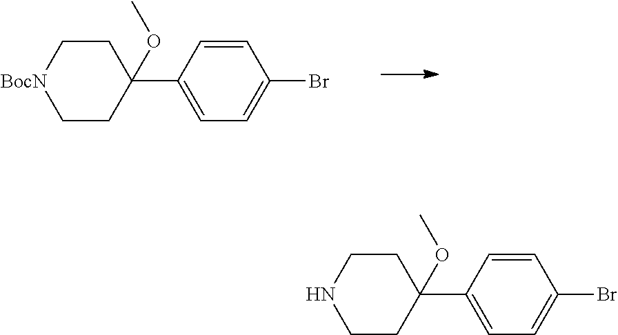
C1=CC(C2(OC)CC[BocN]CC2)=CC=C1Br.C1=CC(C2(OC)CCNCC2)=CC=C1Br
